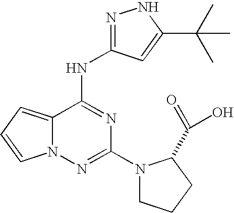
C12=CC=CN1N=C(N1CCCC1C(=O)O)N=C2NC1=NNC(C(C)(C)C)=C1
